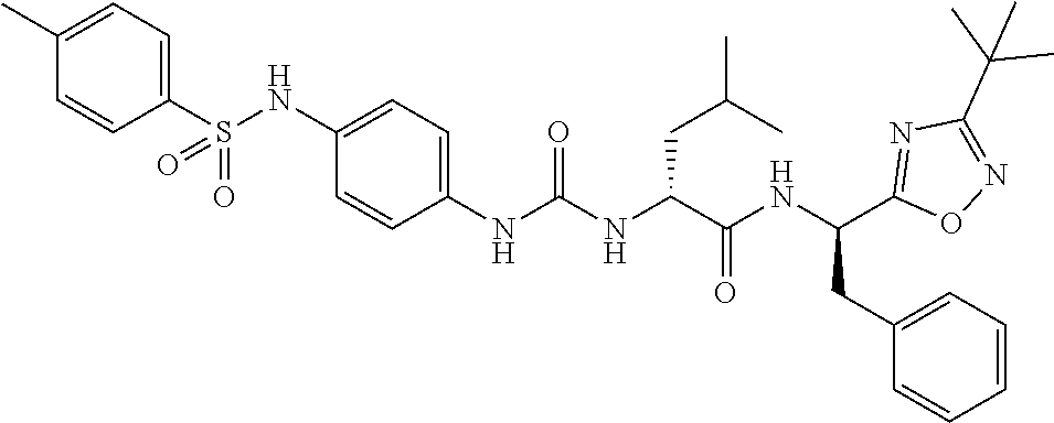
C1(S(NC2=CC=C(NC(NC(C(=O)NC(CC3=CC=CC=C3)C3=NC(C(C)(C)C)=NO3)CC(C)C)=O)C=C2)(=O)=O)=CC=C(C)C=C1
